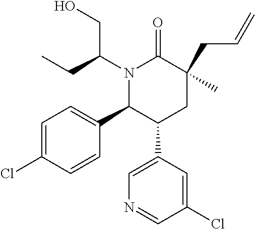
C1=C(Cl)C=CC(C2C(C3=CN=CC(Cl)=C3)CC(CC=C)(C)C(=O)N2C(CO)CC)=C1
